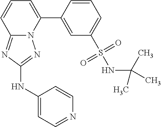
C1=CC(C2=CC=CC3=NC(NC4=CC=NC=C4)=NN23)=CC(S(NC(C)(C)C)(=O)=O)=C1
